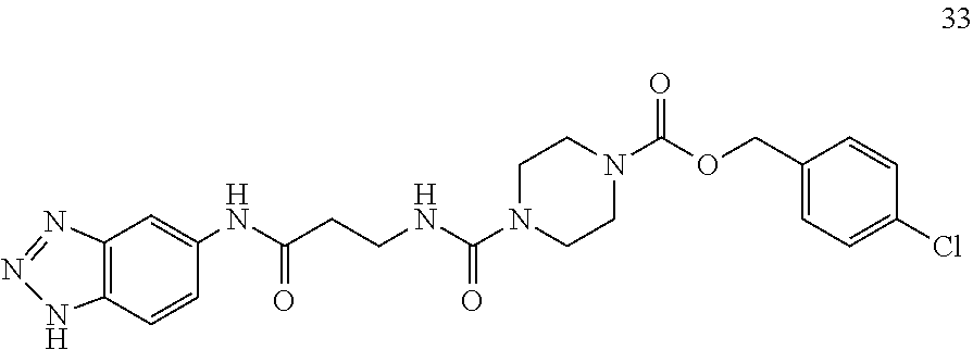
C12=C(C=CC(NC(CCNC(N3CCN(C(OCC4=CC=C(Cl)C=C4)=O)CC3)=O)=O)=C1)NN=N2
